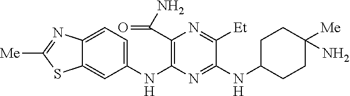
C1(NC2=C(C(N)=O)N=C([Et])C(NC3CCC([Me])(N)CC3)=N2)=CC=C2C(=C1)SC([Me])=N2
